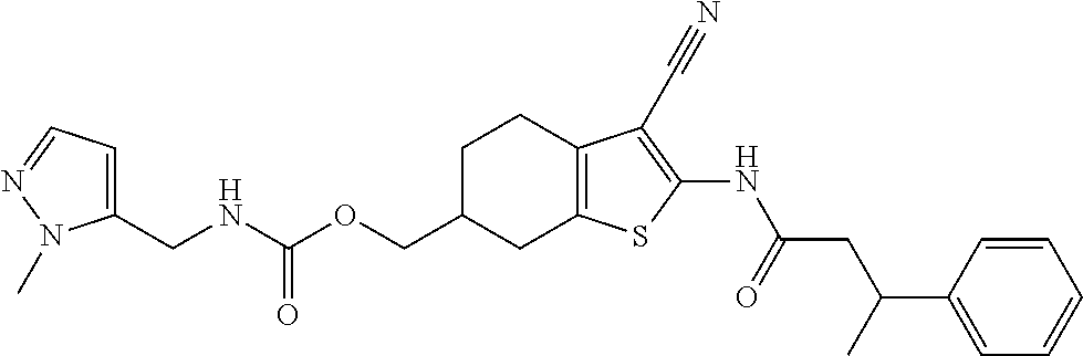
C(C1CC2=C(CC1)C(C#N)=C(NC(CC(C1=CC=CC=C1)C)=O)S2)OC(NCC1=CC=NN1C)=O
